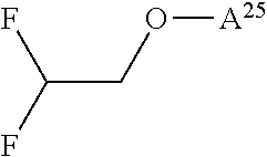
O([A25])CC(F)F
